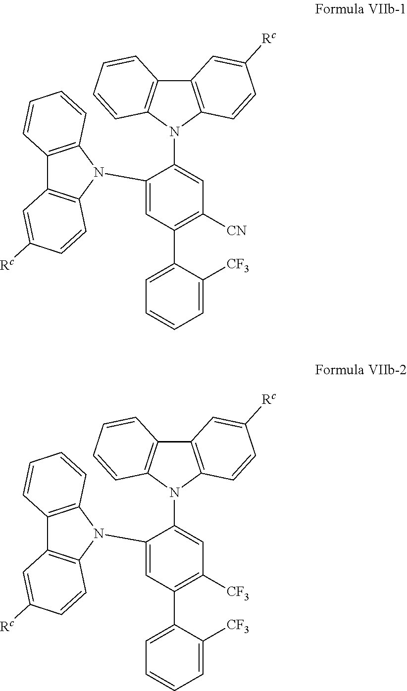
C12=C(N(C3=CC([CN])=C(C4=CC=CC=C4[CF3])C=C3N3C4=C(C5=C3C=CC=C5)C=C([Rc])C=C4)C3=C1C=CC=C3)C=CC([Rc])=C2.C12=C(N(C3=CC([CF3])=C(C4=CC=CC=C4[CF3])C=C3N3C4=C(C5=C3C=CC=C5)C=C([Rc])C=C4)C3=C1C=CC=C3)C=CC([Rc])=C2
